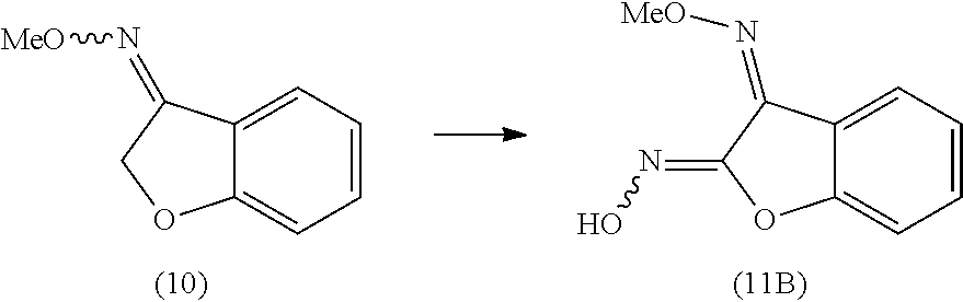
C12=CC=CC=C1OCC2=N[MeO].C12=CC=CC=C1OC(=NO)C2=N[MeO]
